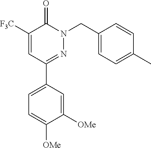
C1([F3C])=CC(C2=CC=C([OMe])C([OMe])=C2)=NN(CC2=CC=C(C)C=C2)C1=O
